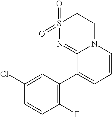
C1S(=O)(=O)N=C2N(C1)C=CC=C2C1=C(F)C=CC(Cl)=C1
